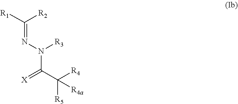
N(N=C([R1])[R2])(C(C([R4])([R5])[R4a])=[X])[R3]
